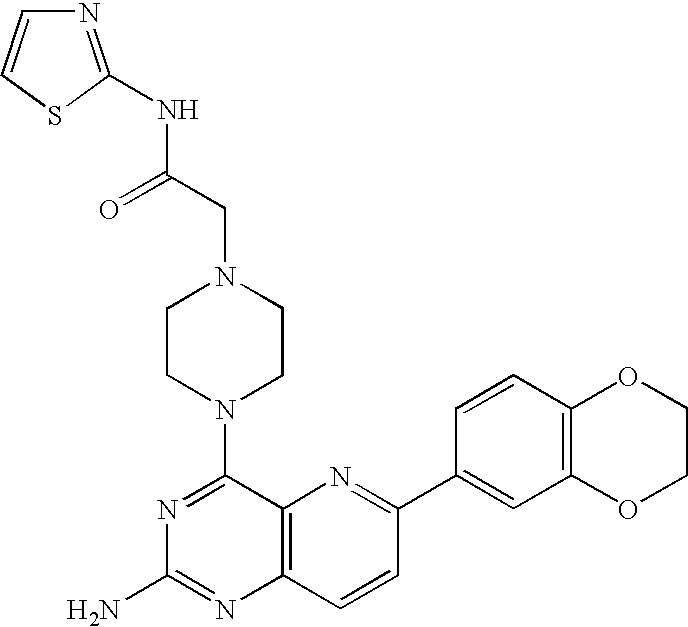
C12=C(C=CC(C3=CC4=C(C=C3)OCCO4)=N1)N=C(N)N=C2N1CCN(CC(NC2=NC=CS2)=O)CC1
